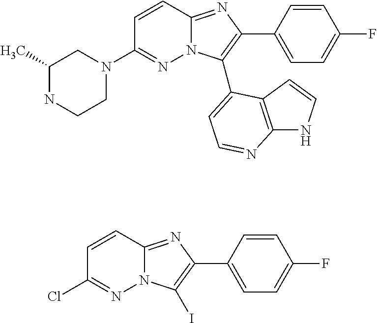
C1(C)NCCN(C2=NN3C(=NC(C4=CC=C(F)C=C4)=C3C3=CC=NC4=C3C=CN4)C=C2)C1.ClC1=NN2C(=NC(C3=CC=C(F)C=C3)=C2I)C=C1
